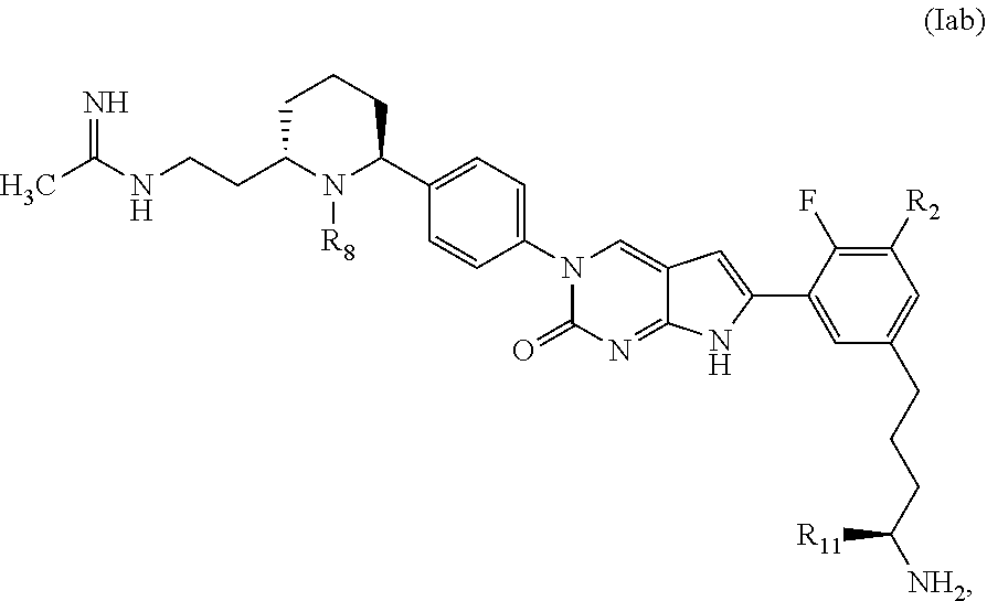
CC(NCCC1N([R8])C(C2=CC=C(N3C(=O)N=C4C(=C3)C=C(C3=CC(CCCC([NH2])[R11])=CC([R2])=C3F)N4)C=C2)CCC1)=N
